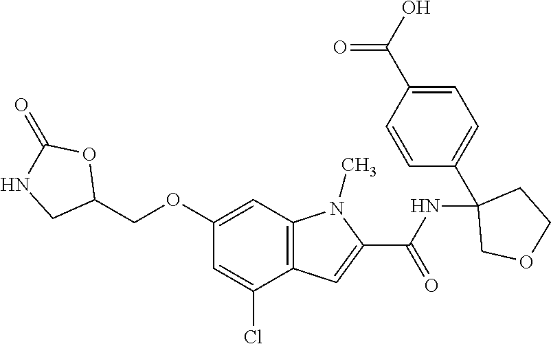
C12=C(C=C(OCC3OC(=O)NC3)C=C1Cl)N(C)C(C(NC1(C3=CC=C(C(O)=O)C=C3)COCC1)=O)=C2
